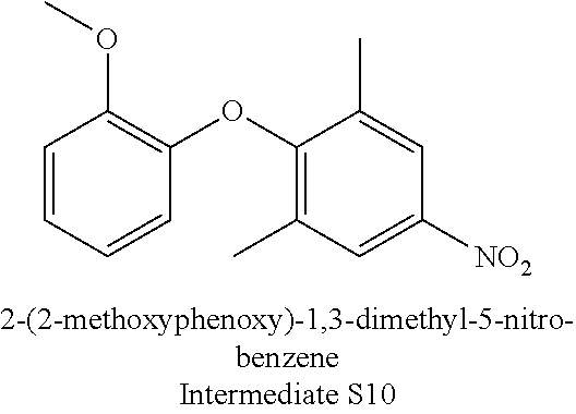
C1=CC=CC(OC2=C(C)C=C([NO2])C=C2C)=C1OC
